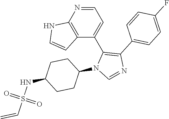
N1=CC=C(C2=C(C3=CC=C(F)C=C3)N=CN2C2CCC(NS(C=C)(=O)=O)CC2)C2=C1NC=C2
